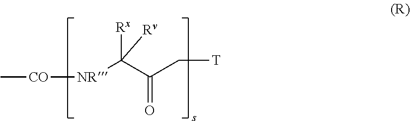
C[CO][NR]C(C(C[T])=O)([Rx])[Rv]
